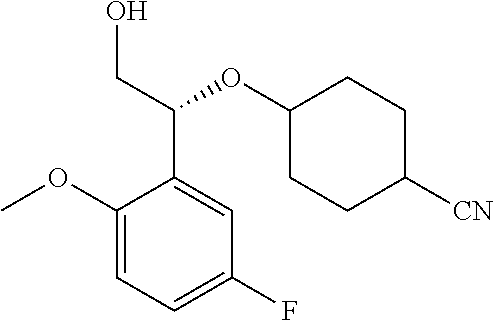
C1(OC)=CC=C(F)C=C1C(CO)OC1CCC([CN])CC1
